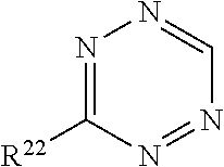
N1=C([R22])N=NC=N1
